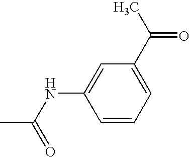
CC(NC1=CC(C(C)=O)=CC=C1)=O
